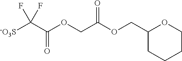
[-O3S]C(C(OCC(OCC1CCCCO1)=O)=O)(F)F
